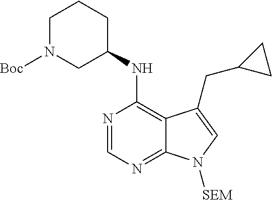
C1=NC(NC2CCCN([Boc])C2)=C2C(=N1)N([SEM])C=C2CC1CC1
